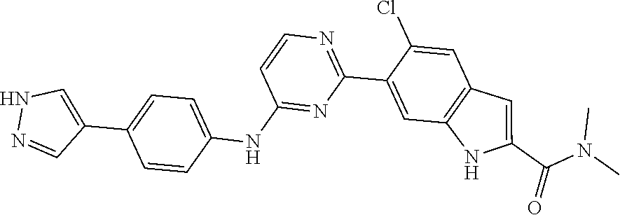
C1=CC(NC2=NC(C3=CC4=C(C=C3Cl)C=C(C(N(C)C)=O)N4)=NC=C2)=CC=C1C1=CNN=C1
